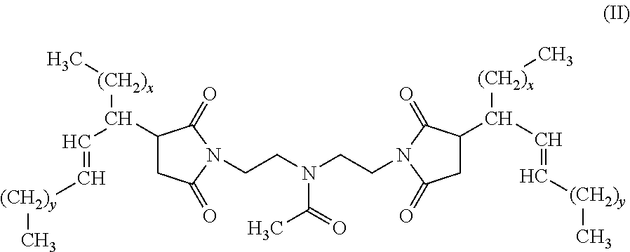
C1(C(C=C[(CH2)y]C)[(CH2)x]C)CC(=O)N(CCN(CCN2C(=O)CC(C(C=C[(CH2)y]C)[(CH2)x]C)C2=O)C(=O)C)C1=O
